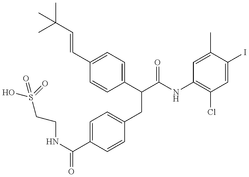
OS(=O)(CCNC(=O)C1=CC=C(CC(C(=O)NC2=C(Cl)C=C(I)C(C)=C2)C2=CC=C(C=CC(C)(C)C)C=C2)C=C1)=O
